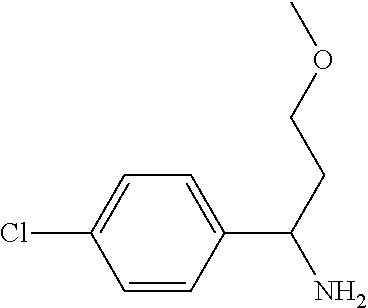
C1=CC(C(CCOC)N)=CC=C1Cl
